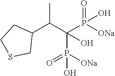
C1(C(C(P([ONa])(=O)O)(P([ONa])(=O)O)O)C)CCSC1
